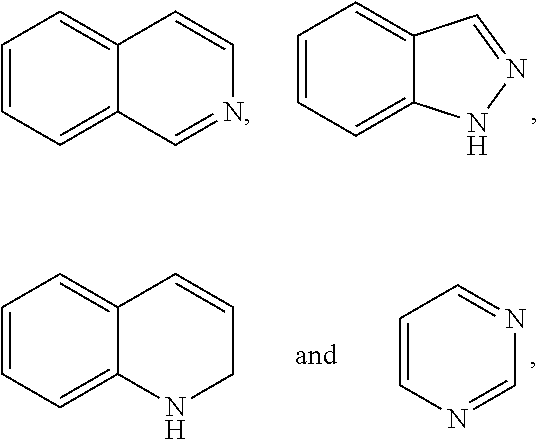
C1=CC=C2C(=C1)C=CN=C2.C1=CC=C2C(=C1)C=NN2.C1=CC=C2C(=C1)C=CCN2.C1=CN=CN=C1
